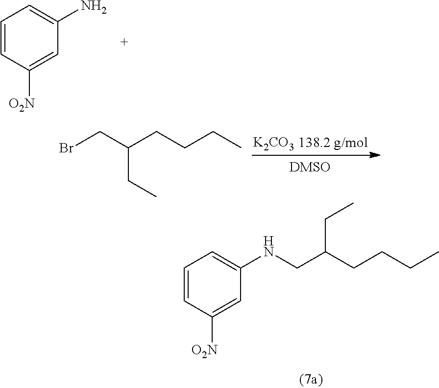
C1=CC([O2N])=CC(NCC(CCCC)CC)=C1.C1=CC([O2N])=CC(N)=C1.BrCC(CCCC)CC.[K2CO3]
